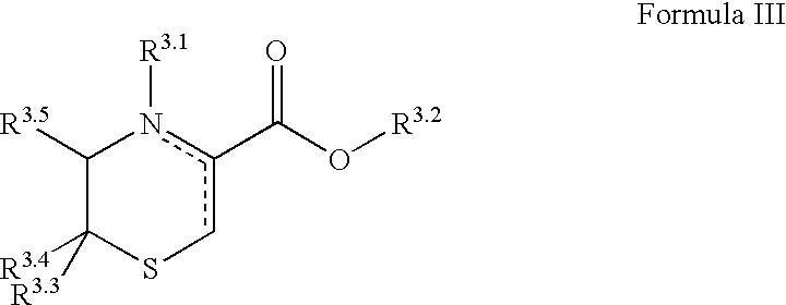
C1([R3.5])C([R3.4])([R3.3])Scc(C(O[R3.2])=O)n1[R3.1]
